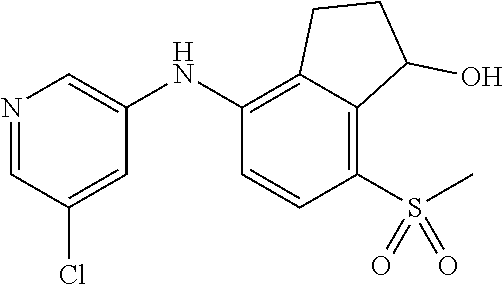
N1=CC(Cl)=CC(NC2=C3C(=C(S(C)(=O)=O)C=C2)C(O)CC3)=C1
